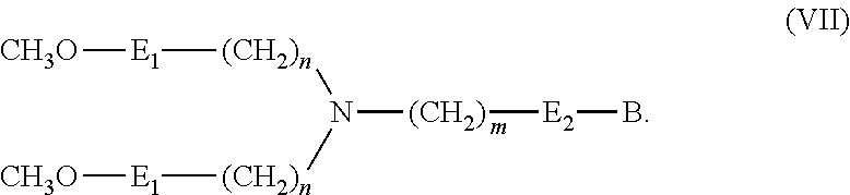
[(CH2)n](N([(CH2)n][E1][CH3O])[(CH2)][E2]B)[E1][CH3O]
